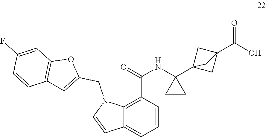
C12=C(C(=O)NC3(C45CC(C(=O)O)(C4)C5)CC3)C=CC=C1C=CN2CC1=CC2=C(O1)C=C(F)C=C2
